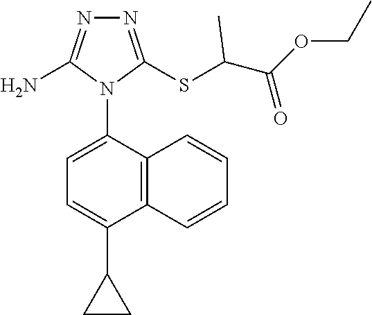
N1=C(SC(C(OCC)=O)C)N(C2=CC=C(C3CC3)C3=C2C=CC=C3)C(N)=N1
